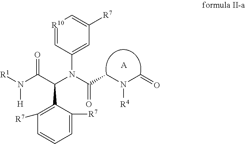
[R1]N(C(C(N(C(CN(C=O)[R4])=O)C1=CC([R7])=C[R10]=C1)C1=C([R7])C=CC=C1[R7])=O)[H].[A]
